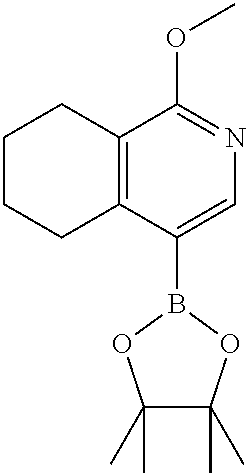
C1CCC2=C(C1)C(OC)=NC=C2B1OC(C)(C)C(C)(C)O1
